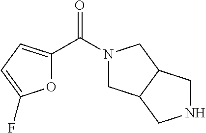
N1(C(C2=CC=C(F)O2)=O)CC2C(C1)CNC2
